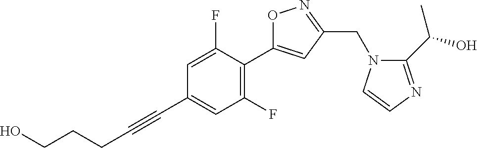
C1=C(F)C(C2=CC(CN3C(C(O)C)=NC=C3)=NO2)=C(F)C=C1C#CCCCO
